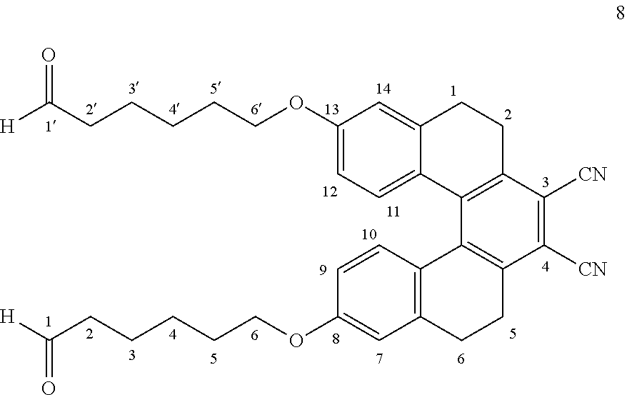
C1(OCCCCCC([H])=O)=CC=C2C(=C1)CCC1=C2C2=C(C([CN])=C1[CN])CCC1=C2C=CC(OCCCCCC([H])=O)=C1
